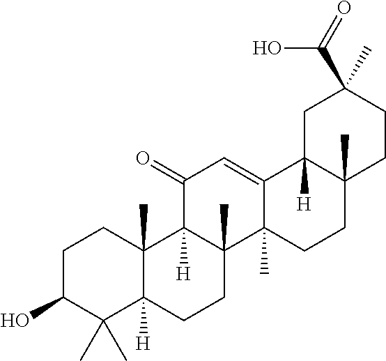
C1C2([H])C(C)(CCC1(C(=O)O)C)CCC1(C)C2=CC(=O)C2([H])C1(C)CCC1([H])C2(C)CCC(O)C1(C)C
